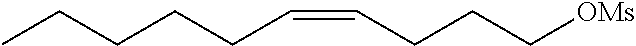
CCCCCC=CCCC[OMs]
